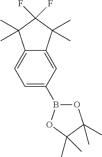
C1=C2C(=CC(B3OC(C)(C)C(C)(C)O3)=C1)C(C)(C)C(F)(F)C2(C)C
